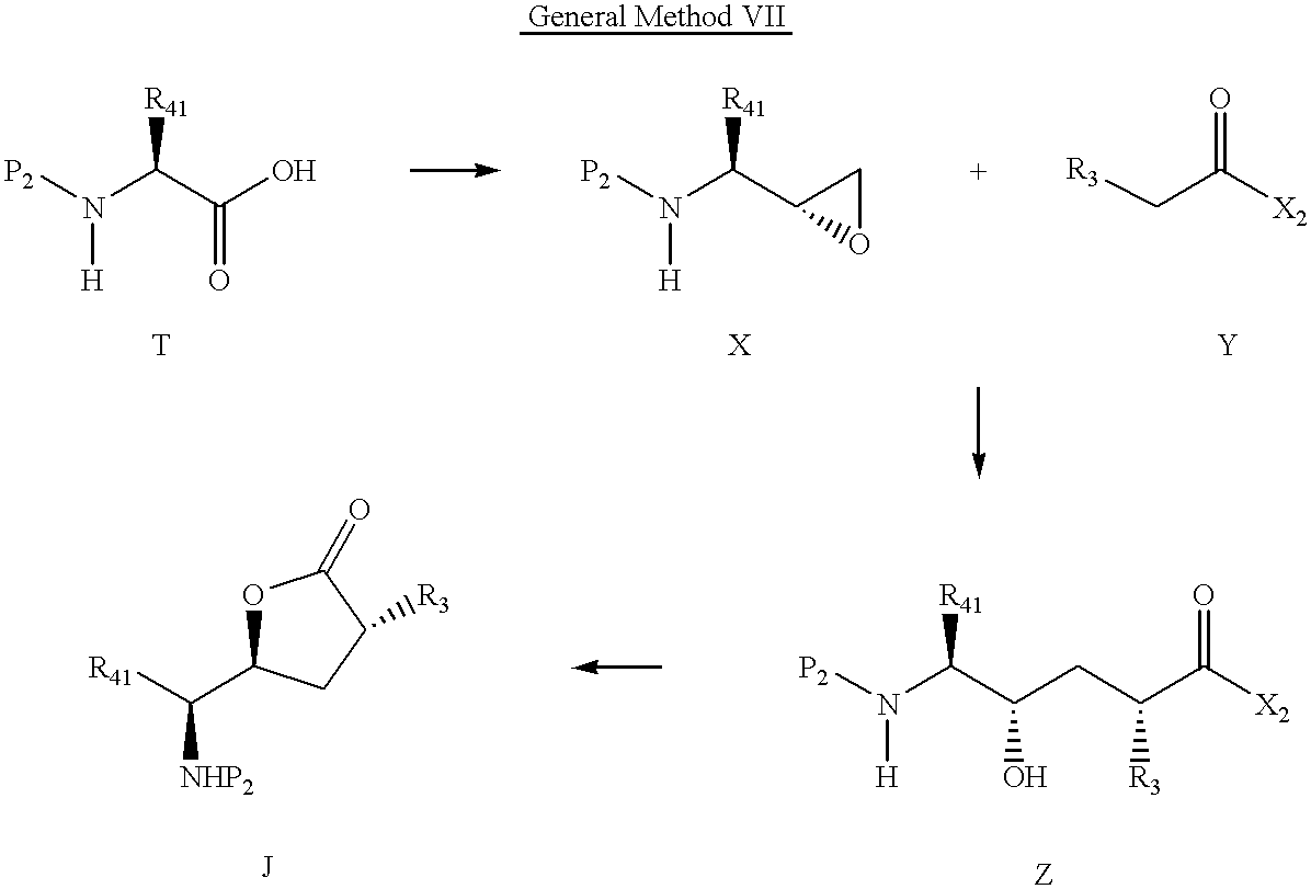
[P2]N(C(C(=O)O)[R41])[H].[P2]N(C(C1OC1)[R41])[H].[R3]CC([X2])=O.[P2]N(C(C(O)CC([R3])C([X2])=O)[R41])[H].C(C1OC(=O)C([R3])C1)([NHP2])[R41]
